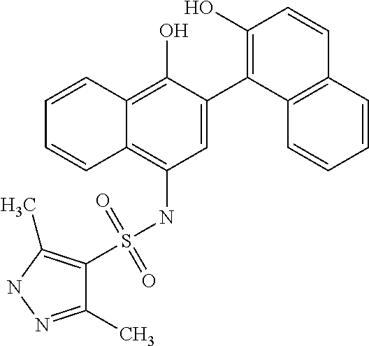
C1=C(C2=C(O)C=CC3=C2C=CC=C3)C(O)=C2C(=C1NS(C1=C(C)NN=C1C)(=O)=O)C=CC=C2
